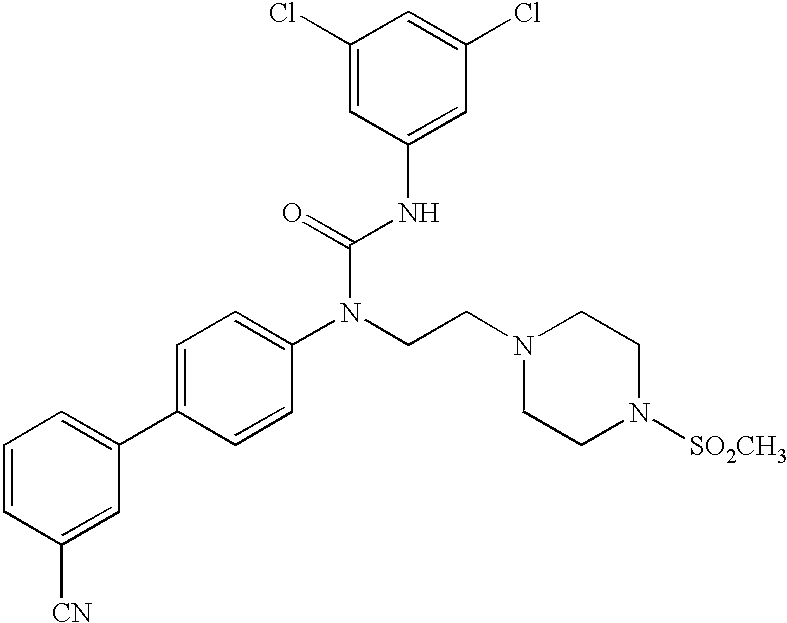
C1=CC([CN])=CC(C2=CC=C(N(CCN3CCN([SO2CH3])CC3)C(=O)NC3=CC(Cl)=CC(Cl)=C3)C=C2)=C1
